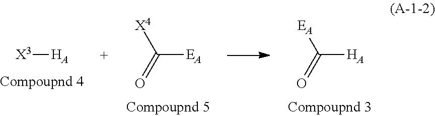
[X3][HA].C([EA])(=O)[X4].C([HA])(=O)[EA]
